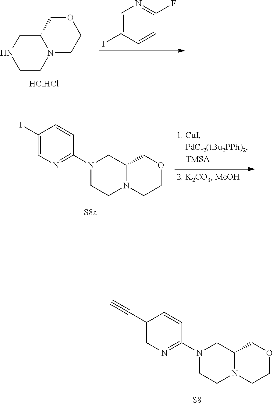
C1CN2C(CN1)COCC2.[HClHCl].C1=C(I)C=CC(F)=N1.C1(I)=CN=C(N2CCN3C(C2)COCC3)C=C1.C1(C#C)=CN=C(N2CCN3C(C2)COCC3)C=C1.[S8]
